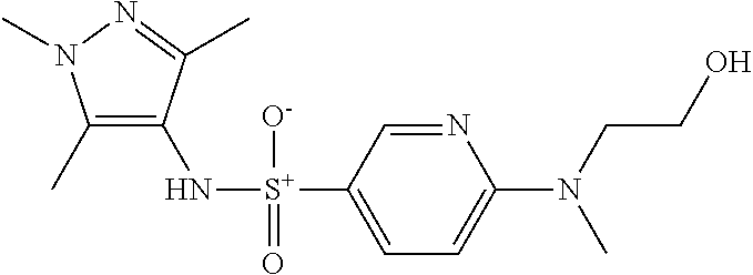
C1(C)=C(N[S+](C2=CC=C(N(CCO)C)N=C2)([O-])=O)C(C)=NN1C
